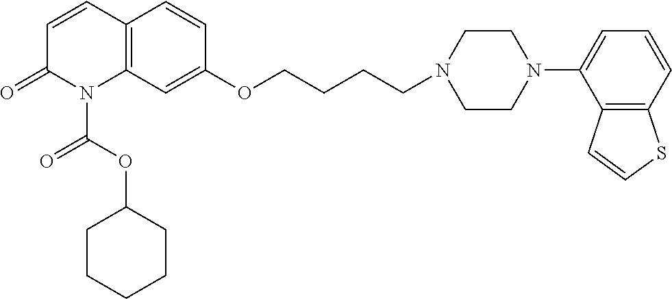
C1=CC2=C(N(C(OC3CCCCC3)=O)C1=O)C=C(OCCCCN1CCN(C3=CC=CC4=C3C=CS4)CC1)C=C2
